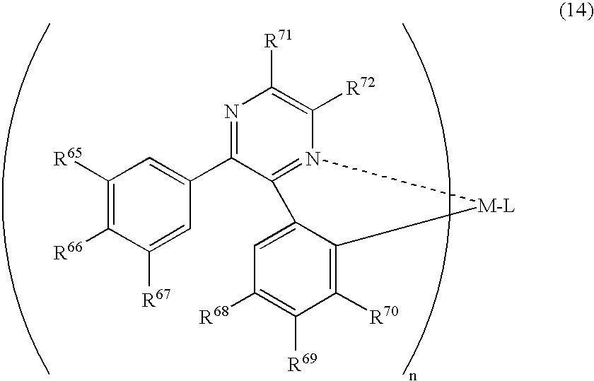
C1([R65])=C([R66])C([R67])=CC(C2=NC([R71])=C([R72])N3=C2C2=CC([R68])=C([R69])C([R70])=C2[M-L]3)=C1
